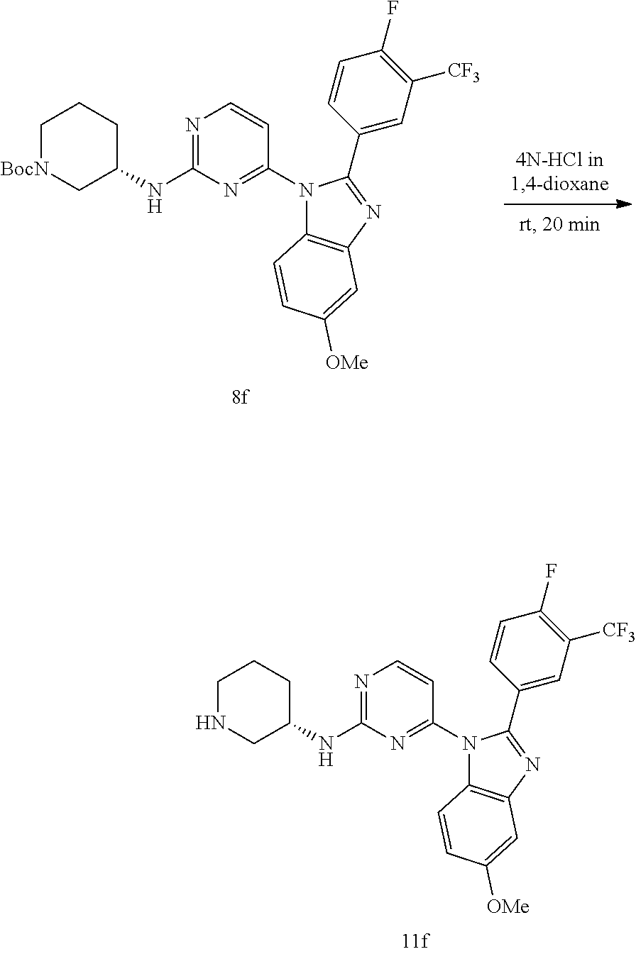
N1(C2=NC(NC3CCCNC3)=NC=C2)C2=C(N=C1C1=CC([CF3])=C(F)C=C1)C=C([OMe])C=C2.N1(C2=NC(NC3CCC[BocN]C3)=NC=C2)C2=C(N=C1C1=CC([CF3])=C(F)C=C1)C=C([OMe])C=C2
